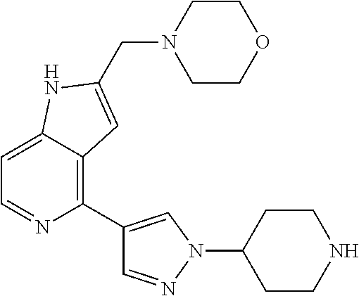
C1(C2=CN(C3CCNCC3)N=C2)=C2C(=CC=N1)NC(CN1CCOCC1)=C2
